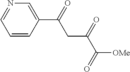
C1=CC(C(=O)CC(C([OMe])=O)=O)=CN=C1
